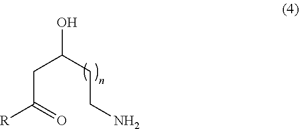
OC(CCN)CC([R])=O
